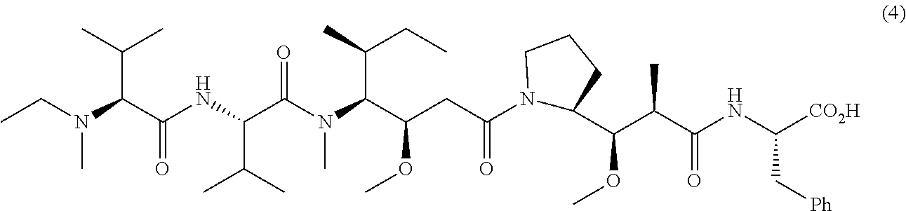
N1(C(CC(OC)C(N(C)C(C(NC(C(N(C)CC)C(C)C)=O)C(C)C)=O)C(C)CC)=O)C(C(C(C(NC([CO2H])C[Ph])=O)C)OC)CCC1
